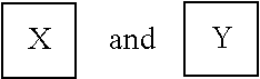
C1CCC1.[Y].C1CCC1
